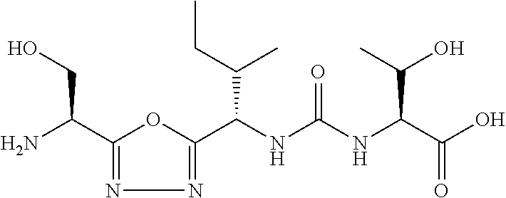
C1(C(N)CO)=NN=C(C(NC(NC(C(O)=O)C(O)C)=O)C(CC)C)O1
